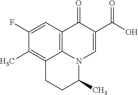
C12=C3C=C(F)C(C)=C1CCC(C)N2C=C(C(=O)O)C3=O
